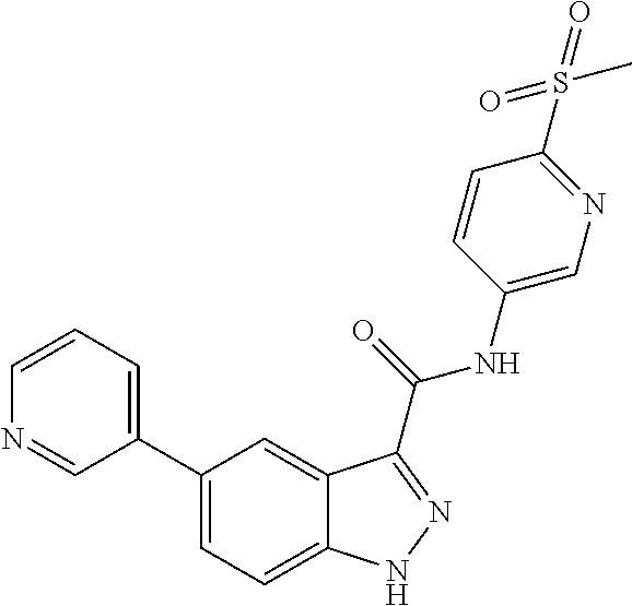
C1=CN=CC(C2=CC=C3C(=C2)C(C(NC2=CN=C(S(=O)(=O)C)C=C2)=O)=NN3)=C1
